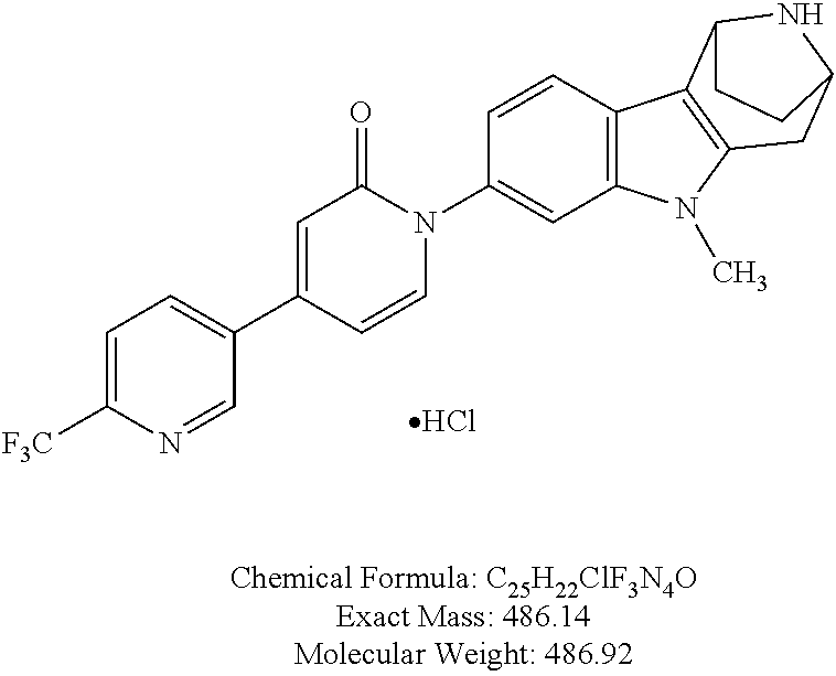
C1=C([F3C])N=CC(C2=CC(=O)N(C3=CC4=C(C=C3)C3=C(N4C)CC4NC3CC4)C=C2)=C1.Cl
